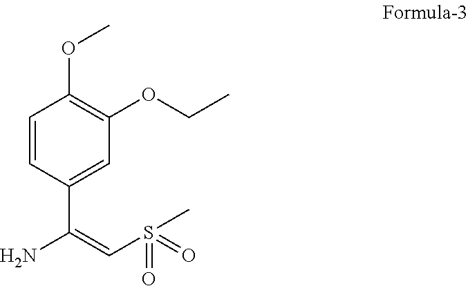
C1=CC(C(N)=CS(C)(=O)=O)=CC(OCC)=C1OC
